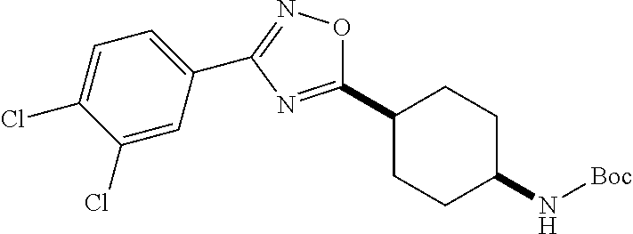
C1(C2CCC(N[Boc])CC2)=NC(C2=CC=C(Cl)C(Cl)=C2)=NO1
